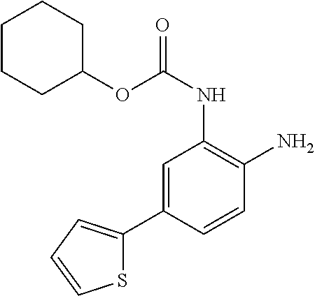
C1=C(C2=CC=CS2)C=CC(N)=C1NC(OC1CCCCC1)=O
